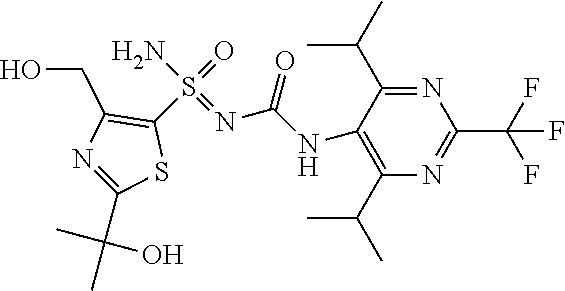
C1(C(C)C)=C(NC(N=S(N)(=O)C2=C(CO)N=C(C(C)(C)O)S2)=O)C(C(C)C)=NC(C(F)(F)F)=N1
